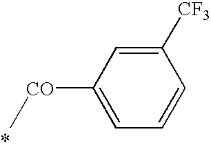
C1([CO]C)=CC=CC([CF3])=C1
